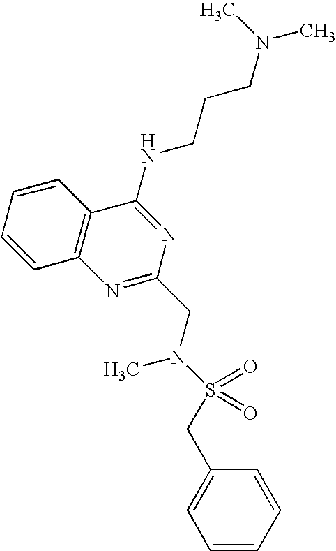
C1=CC2=C(C=C1)C(NCCCN(C)C)=NC(CN(S(=O)(=O)CC1=CC=CC=C1)C)=N2
